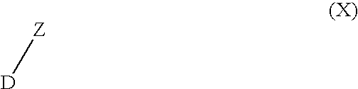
[D][Z]
